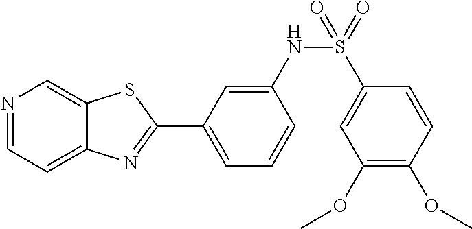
C1=C(NS(C2=CC(OC)=C(OC)C=C2)(=O)=O)C=CC=C1C1=NC2=CC=NC=C2S1
